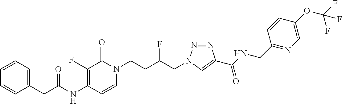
C1(NC(=O)CC2=CC=CC=C2)=C(F)C(=O)N(CCC(CN2N=NC(C(NCC3=NC=C(OC(F)(F)F)C=C3)=O)=C2)F)C=C1
